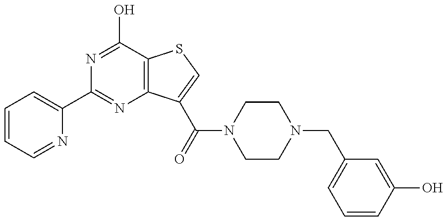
N1=C(O)C2=C(N=C1C1=CC=CC=N1)C(C(N1CCN(CC3=CC=CC(O)=C3)CC1)=O)=CS2
